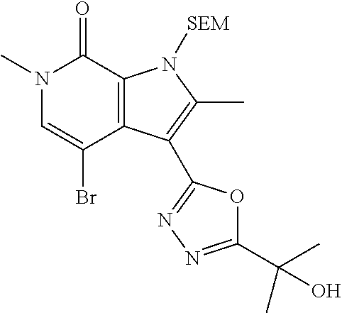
N1(C)C=C(Br)C2=C(C1=O)N([SEM])C(C)=C2C1=NN=C(C(C)(C)O)O1
